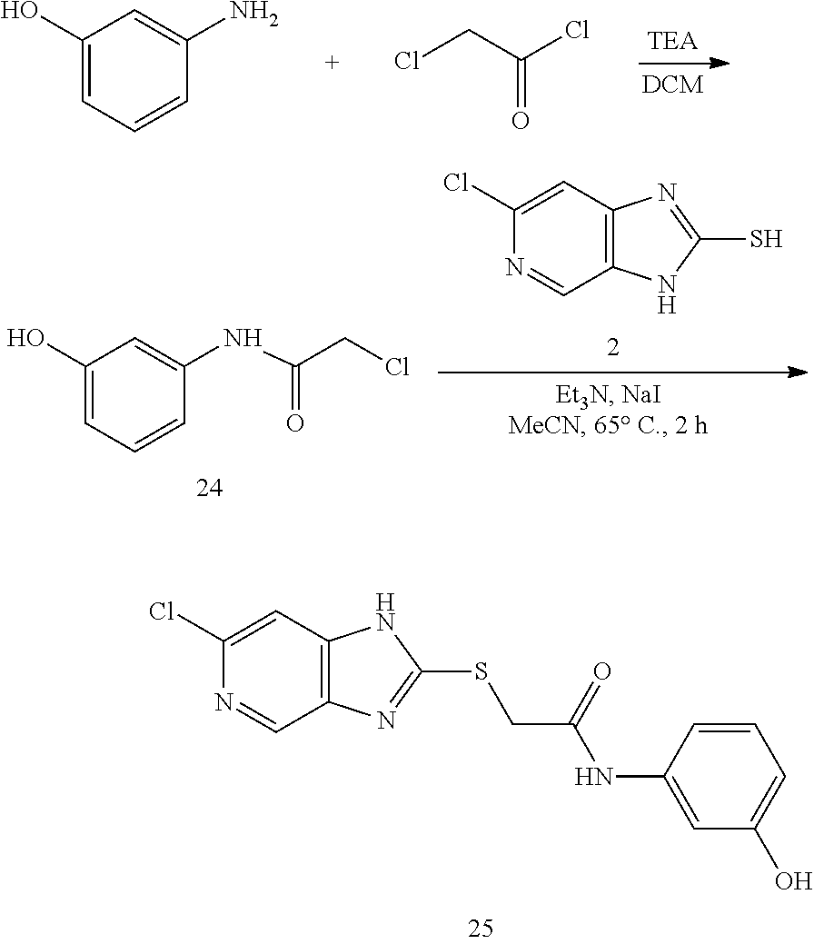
C1(O)=CC=CC(N)=C1.ClCC(Cl)=O.C12=C(C=C(Cl)N=C1)N=C(S)N2.C1(O)=CC=CC(NC(CCl)=O)=C1.C12=C(C=C(Cl)N=C1)NC(SCC(NC1=CC(O)=CC=C1)=O)=N2
